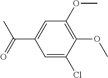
ClC1=CC(C(C)=O)=CC(OC)=C1OC
